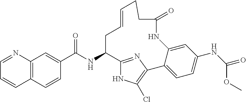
C1(C(NC2C3=NC(=C(Cl)N3)C3=CC=C(NC(=O)OC)C=C3NC(=O)CCC=CC2)=O)=CC2=C(C=C1)C=CC=N2
